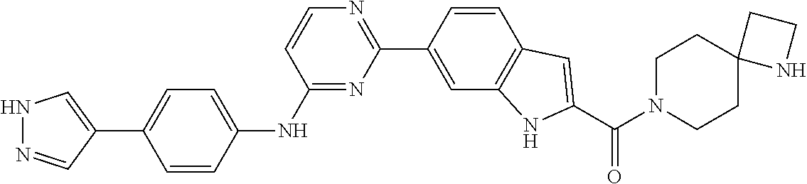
N1N=CC(C2=CC=C(NC3=NC(C4=CC5=C(C=C4)C=C(C(N4CCC6(CC4)NCC6)=O)N5)=NC=C3)C=C2)=C1
